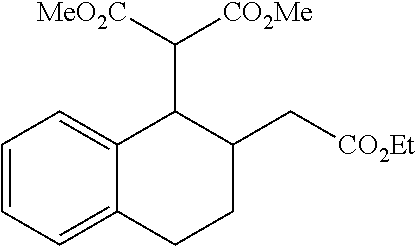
C1=CC=C2C(=C1)C(C([MeO2C])[CO2Me])C(C[CO2Et])CC2
